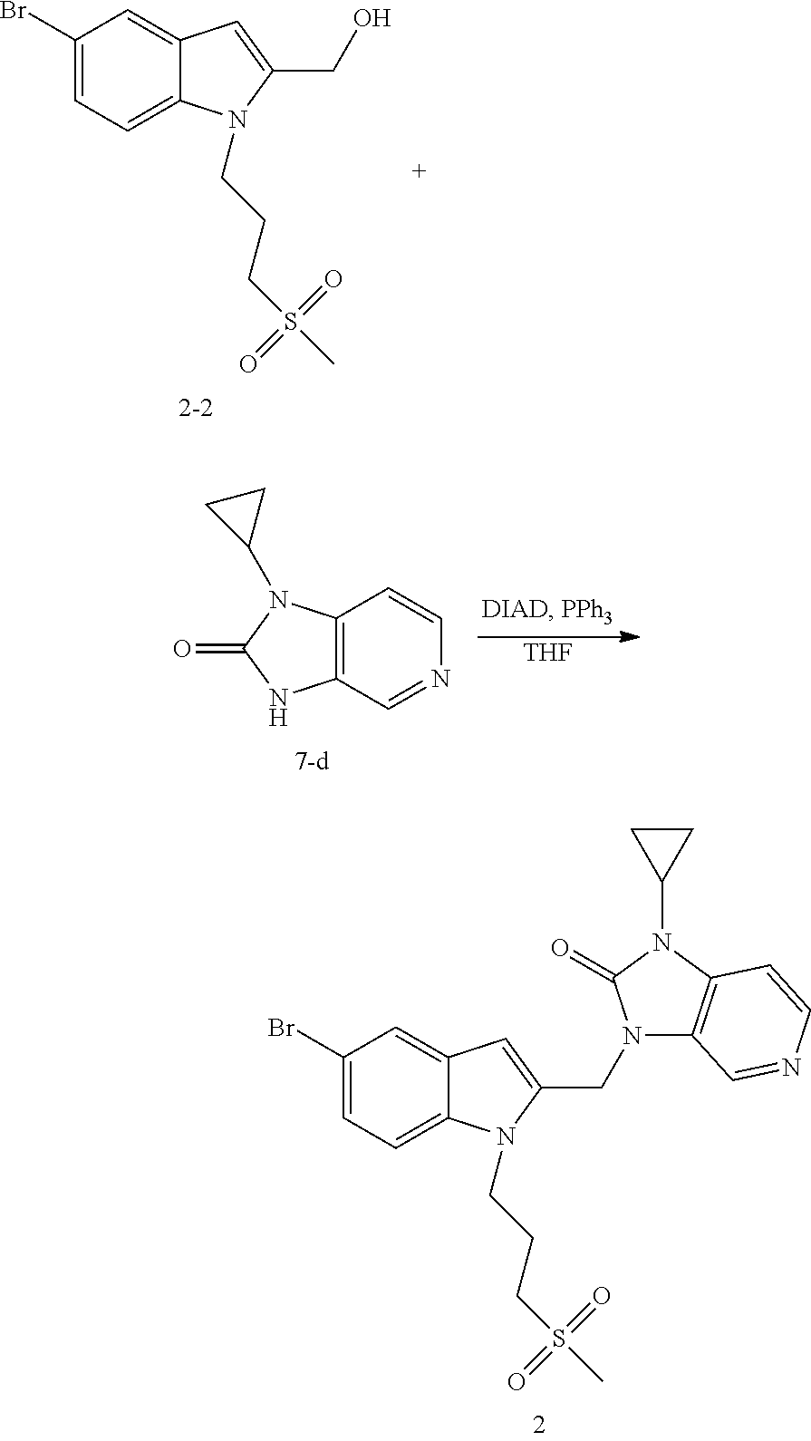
C1(Br)=CC=C2C(=C1)C=C(CO)N2CCCS(C)(=O)=O.[THF].C12=C(C=NC=C1)NC(=O)N2C1CC1.C1(Br)=CC=C2C(=C1)C=C(CN1C3=C(N(C4CC4)C1=O)C=CN=C3)N2CCCS(C)(=O)=O
